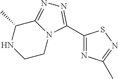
C1(C)C2=NN=C(C3=NC(C)=NS3)N2CCN1
